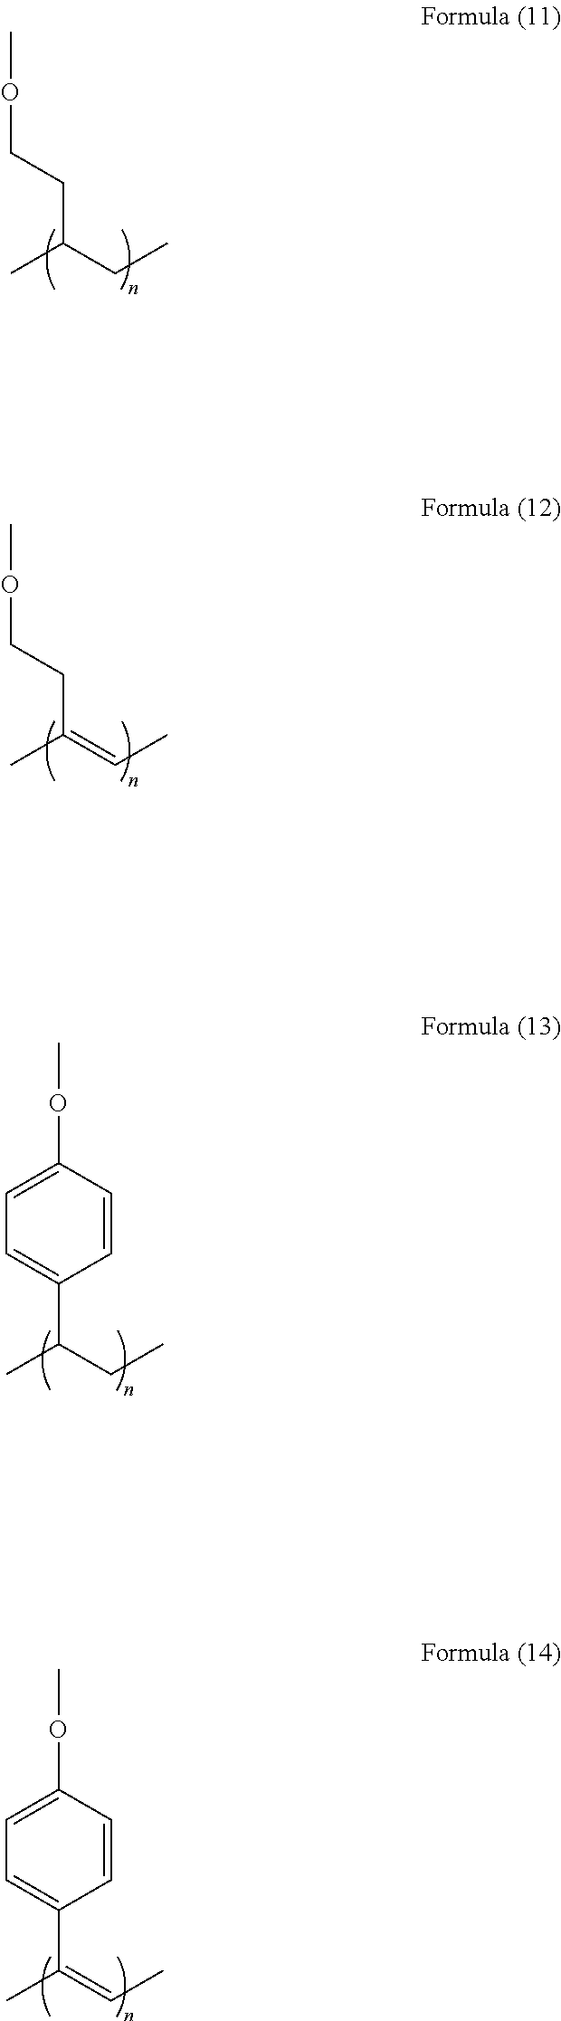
COCCC(CC)C.COCCC(=CC)C.C1(C(CC)C)=CC=C(OC)C=C1.C1(C(=CC)C)=CC=C(OC)C=C1
